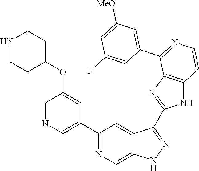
C1(C2=CN=CC(OC3CCNCC3)=C2)=NC=C2C(=C1)C(C1=NC3=C(N1)C=CN=C3C1=CC([MeO])=CC(F)=C1)=NN2
